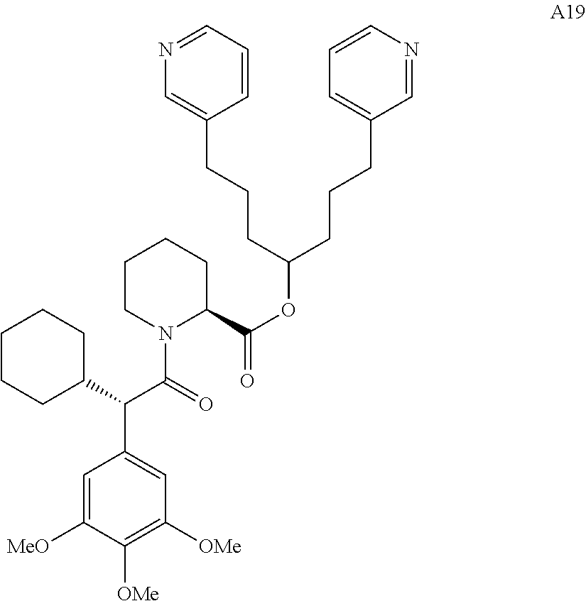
C1CN(C(=O)C(C2=CC([OMe])=C([OMe])C([MeO])=C2)C2CCCCC2)C(C(=O)OC(CCCC2=CC=CN=C2)CCCC2=CN=CC=C2)CC1
